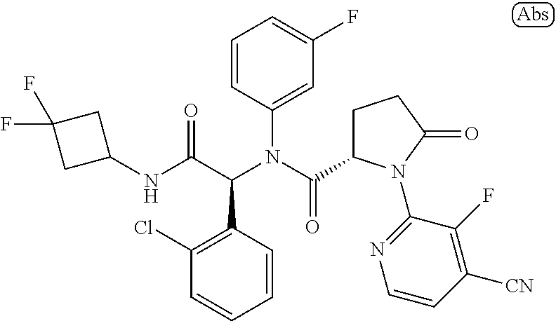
C1=CC(N(C(=O)C2CCC(=O)N2C2=NC=CC([CN])=C2F)C(C(NC2CC(F)(F)C2)=O)C2=C(Cl)C=CC=C2)=CC(F)=C1
